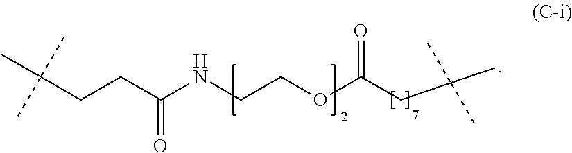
C(CCC(NCCOC(CC(C)(C)C)=O)=O)(C)(C)C
